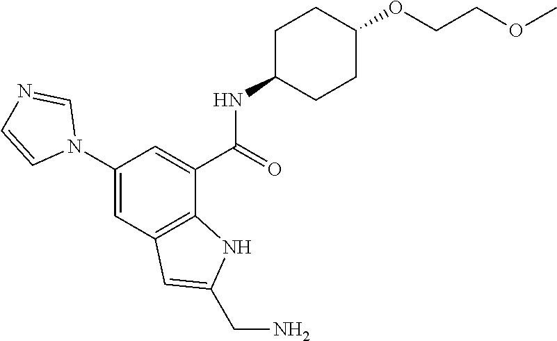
C1=NC=CN1C1=CC2=C(C(C(NC3CCC(OCCOC)CC3)=O)=C1)NC(CN)=C2
